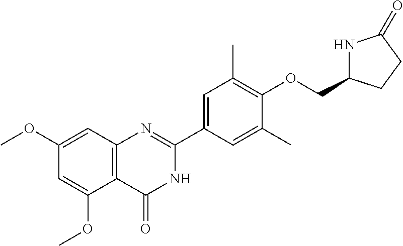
C12=C(C=C(OC)C=C1OC)N=C(C1=CC(C)=C(OCC3NC(=O)CC3)C(C)=C1)NC2=O
